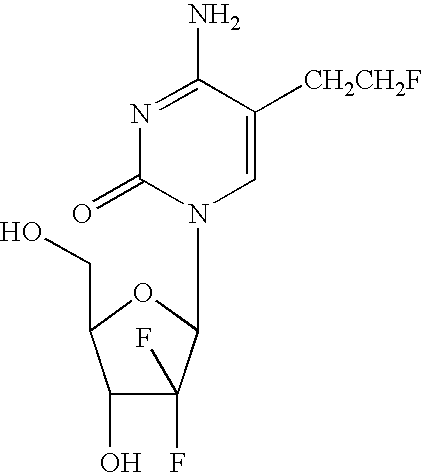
C1=C([CH2CH2F])C(N)=NC(=O)N1C1C(F)(F)C(O)C(CO)O1
